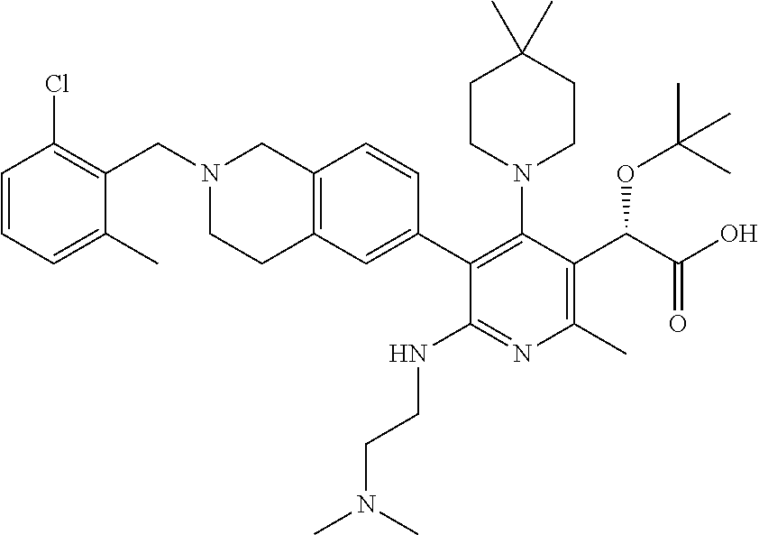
N1(CC2=C(Cl)C=CC=C2C)CCC2=C(C1)C=CC(C1=C(N3CCC(C)(C)CC3)C(C(C(=O)O)OC(C)(C)C)=C(C)N=C1NCCN(C)C)=C2
